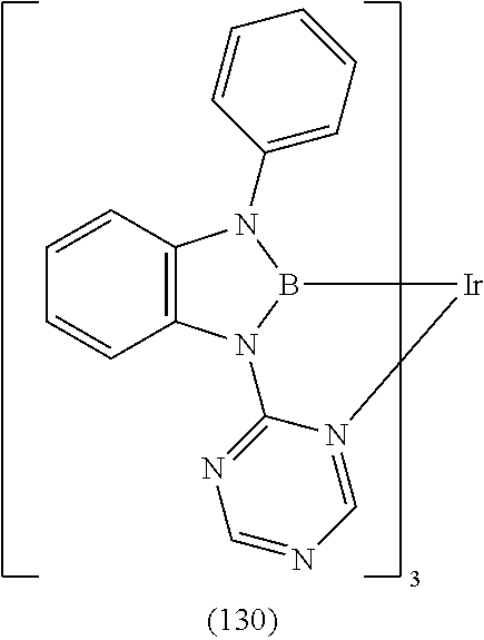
C12=C(N3B(N1C1=CC=CC=C1)[Ir]N1=CN=CN=C31)C=CC=C2
